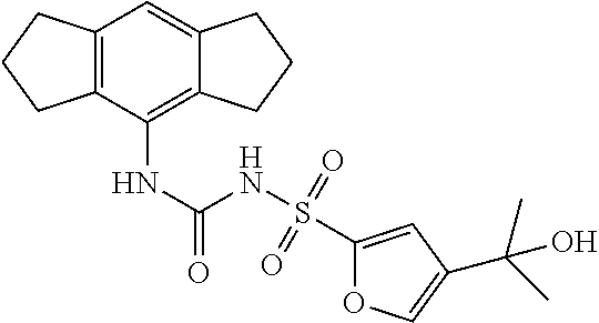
C12=C(C(NC(NS(C3=CC(C(C)(C)O)=CO3)(=O)=O)=O)=C3C(=C1)CCC3)CCC2
